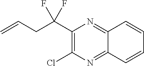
C1(C(CC=C)(F)F)=C(Cl)N=C2C(=N1)C=CC=C2
